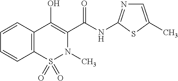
C12=C(S(=O)(=O)N(C)C(C(NC3=NC=C(C)S3)=O)=C1O)C=CC=C2
